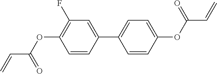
C(C=C)(OC1=CC=C(C2=CC(F)=C(OC(C=C)=O)C=C2)C=C1)=O
